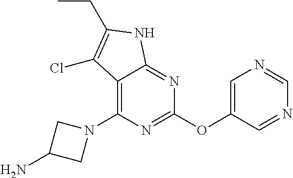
C12=C(N3CC(N)C3)N=C(OC3=CN=CN=C3)N=C1NC(CC)=C2Cl
